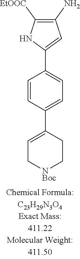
C1=CC(C2=CC[NBoc]CC2)=CC=C1C1=CC(N)=C([EtOOC])N1
